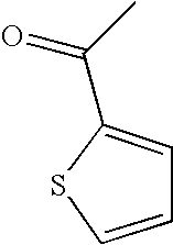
C(C1=CC=CS1)(C)=O
